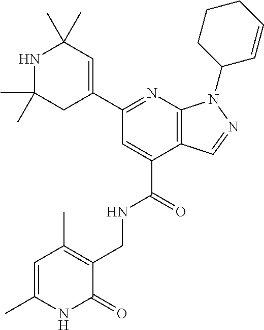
C1(C2=NC3=C(C(C(=O)NCC4=C(C)C=C(C)NC4=O)=C2)C=NN3C2C=CCCC2)=CC(C)(C)NC(C)(C)C1
